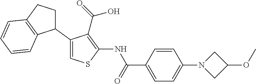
C1(C2CCC3=C2C=CC=C3)=CSC(NC(C2=CC=C(N3CC(OC)C3)C=C2)=O)=C1C(=O)O
